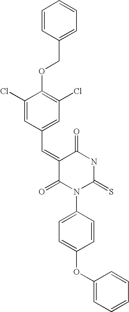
C1=CC(COC2=C(Cl)C=C(C=C3C(=O)N(C4=CC=C(OC5=CC=CC=C5)C=C4)C(=S)NC3=O)C=C2Cl)=CC=C1
